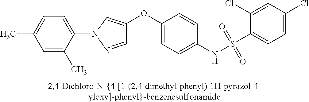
C1=NN(C2=CC=C(C)C=C2C)C=C1OC1=CC=C(NS(C2=CC=C(Cl)C=C2Cl)(=O)=O)C=C1
